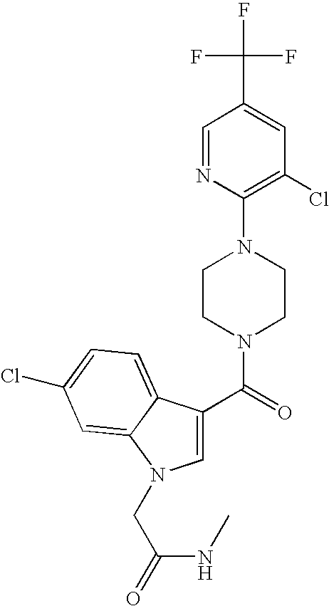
C1=NC(N2CCN(C(=O)C3=CN(CC(NC)=O)C4=CC(Cl)=CC=C34)CC2)=C(Cl)C=C1C(F)(F)F
